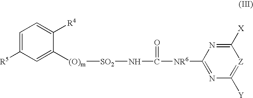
N(C([NR6]C1=NC([Y])=[Z]C([X])=N1)=O)[SO2][(O)m]C1=CC([R5])=CC=C1[R4]
